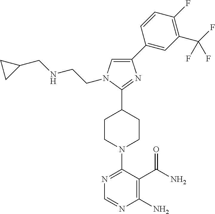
C1=C(C2=CC(C(F)(F)F)=C(F)C=C2)N=C(C2CCN(C3=NC=NC(N)=C3C(N)=O)CC2)N1CCNCC1CC1
